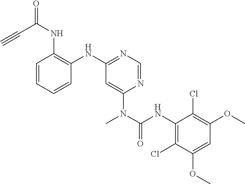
C1=CC=CC(NC2=NC=NC(N(C)C(NC3=C(Cl)C(OC)=CC(OC)=C3Cl)=O)=C2)=C1NC(C#C)=O
